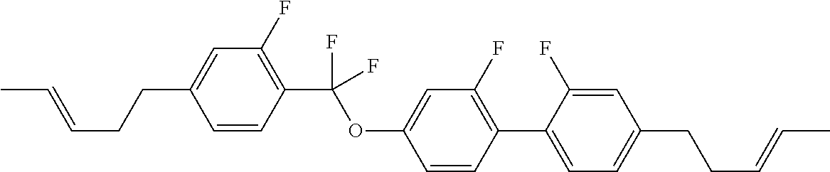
C1=CC(C(OC2=CC(F)=C(C3=CC=C(CCC=CC)C=C3F)C=C2)(F)F)=C(F)C=C1CCC=CC
